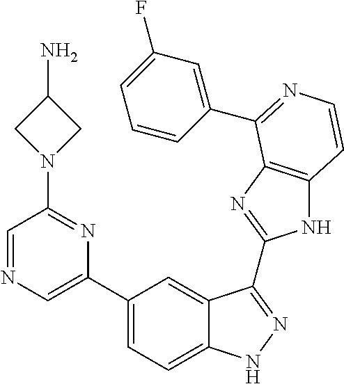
C1(C2=CN=CC(N3CC(N)C3)=N2)=CC=C2C(=C1)C(C1=NC3=C(N1)C=CN=C3C1=CC(F)=CC=C1)=NN2
